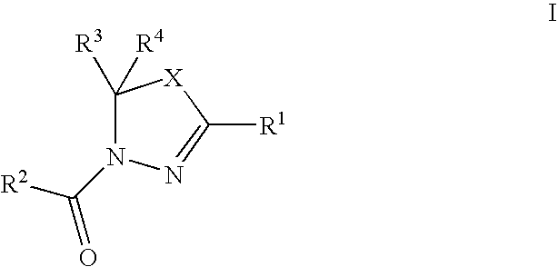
C1([R4])([R3])N(C([R2])=O)N=C([R1])[X]1
